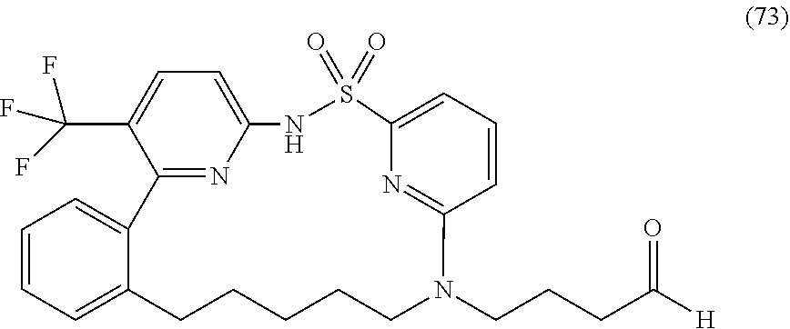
C1=C2C(=CC=C1)C1=NC(=CC=C1C(F)(F)F)NS(=O)(=O)C1=CC=CC(=N1)N(CCCC([H])=O)CCCCC2
